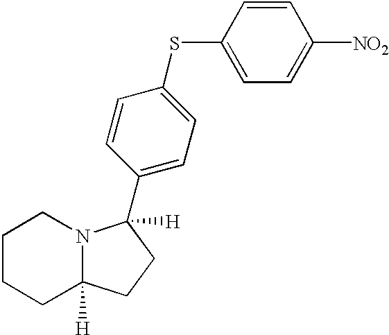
C1(C2([H])N3C([H])(CCCC3)CC2)=CC=C(SC2=CC=C([NO2])C=C2)C=C1
